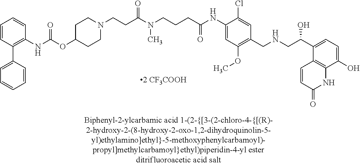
CN(CCCC(NC1=CC(OC)=C(CNCC(C2=CC=C(O)C3=C2C=CC(=O)N3)O)C=C1Cl)=O)C(CCN1CCC(OC(NC2=C(C3=CC=CC=C3)C=CC=C2)=O)CC1)=O
